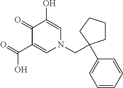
C1(=O)C(C(O)=O)=CN(CC2(C3=CC=CC=C3)CCCC2)C=C1O
